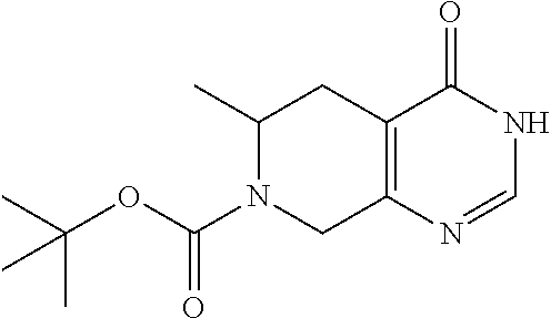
O=C(OC(C)(C)C)N1C(C)CC2=C(C1)N=CNC2=O
